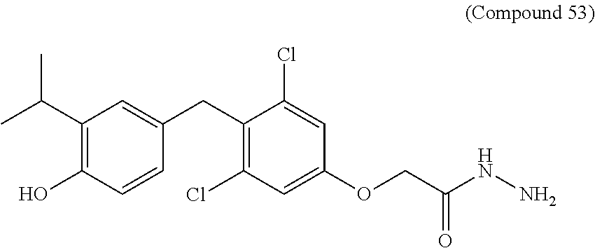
C(C(=O)NN)OC1=CC(Cl)=C(CC2=CC(C(C)C)=C(O)C=C2)C(Cl)=C1
